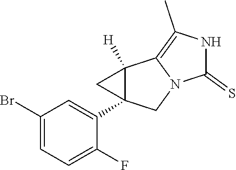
C1(Br)=CC=C(F)C(C23C([H])(C4=C(C)NC(=S)N4C2)C3)=C1
